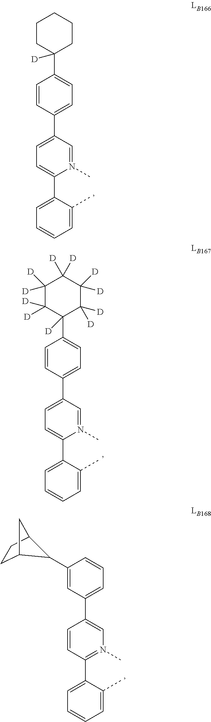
C1=CC(C2=CC=C(C3=CC=CC=C3C)N(C)=C2)=CC=C1C1([D])CCCCC1.C1=CC(C2=CC=C(C3=CC=CC=C3C)N(C)=C2)=CC=C1C1([D])C([D])([D])C([D])([D])C([D])([D])C([D])([D])C1([D])[D].C1(C2C3CCC2C3)=CC(C2=CN(C)=C(C3=CC=CC=C3C)C=C2)=CC=C1
